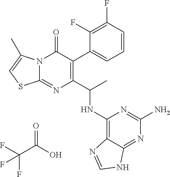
N12C(=NC(C(C)NC3=C4C(=NC(N)=N3)NC=N4)=C(C3=CC=CC(F)=C3F)C1=O)SC=C2C.O=C(O)C(F)(F)F
